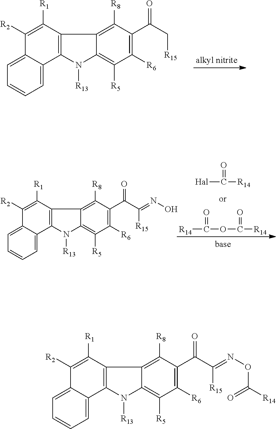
C1=C2C(=CC=C1)C([R2])=C([R1])C1=C2N([R13])C2=C([R5])C([R6])=C(C(C(=NOC([R14])=O)[R15])=O)C([R8])=C12.C1=C2C(=CC=C1)C([R2])=C([R1])C1=C2N([R13])C2=C([R5])C([R6])=C(C(C[R15])=O)C([R8])=C12.[R14]C(OC([R14])=O)=O.[Hal]C([R14])=O.C1=C2C(=CC=C1)C([R2])=C([R1])C1=C2N([R13])C2=C([R5])C([R6])=C(C(C(=NO)[R15])=O)C([R8])=C12
